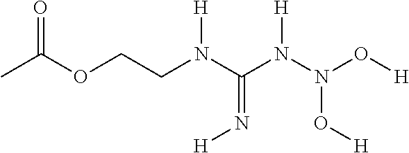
C(OCCN(C(N([H])N(O[H])O[H])=N[H])[H])(C)=O
